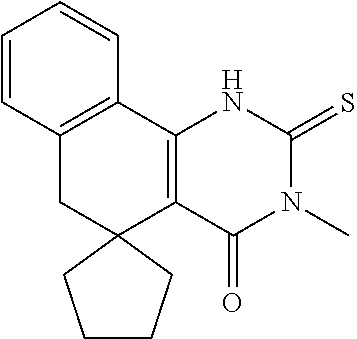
C12=C(C3=C(CC14CCCC4)C=CC=C3)NC(=S)N(C)C2=O
